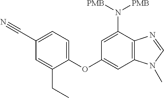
C1=C(OC2=CC3=C(C(N([PMB])[PMB])=C2)N=CN3C)C(CC)=CC(C#N)=C1
